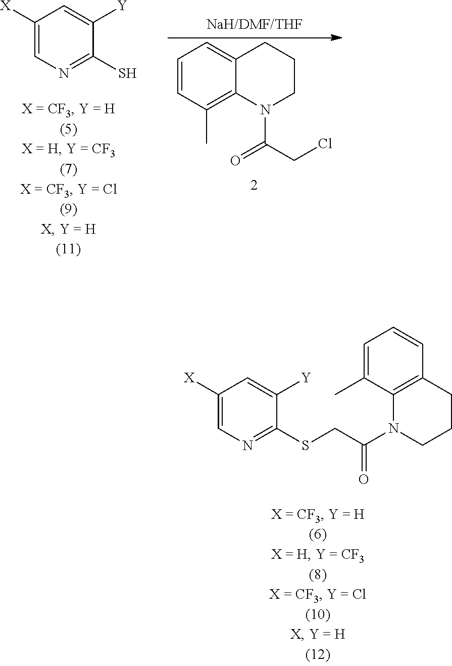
C1=CC(C)=C2C(=C1)CCCN2C(=O)CCl.C1([X])=CN=C(S)C([Y])=C1.C1([X])=CN=C(SCC(N2CCCC3=C2C(C)=CC=C3)=O)C([Y])=C1
